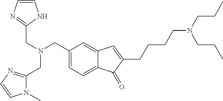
C(N(CC1=CC=C2C(=C1)C=C(CCCCN(CCC)CCC)C2=O)CC1=NC=CN1)C1=NC=CN1C
